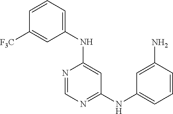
C1=CC=C(NC2=CC(NC3=CC=CC(N)=C3)=NC=N2)C=C1[CF3]
